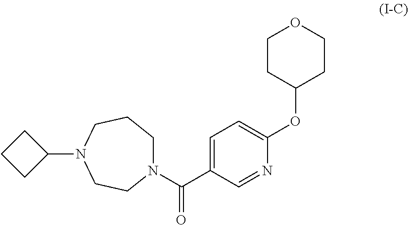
C(C1=CC=C(OC2CCOCC2)N=C1)(N1CCCN(C2CCC2)CC1)=O
